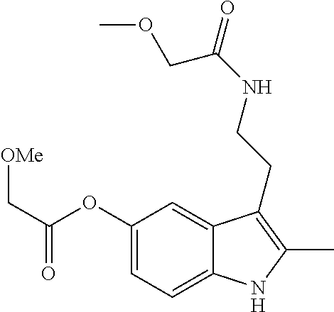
C1(OC(C[OMe])=O)=CC=C2C(=C1)C(CCNC(=O)COC)=C(C)N2
